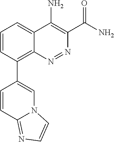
C1=CC(C2=CN3C(=NC=C3)C=C2)=C2C(=C1)C(N)=C(C(N)=O)N=N2
